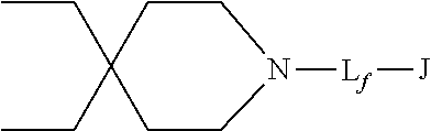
C(C1(CC)CCN([Lf][J])CC1)C
